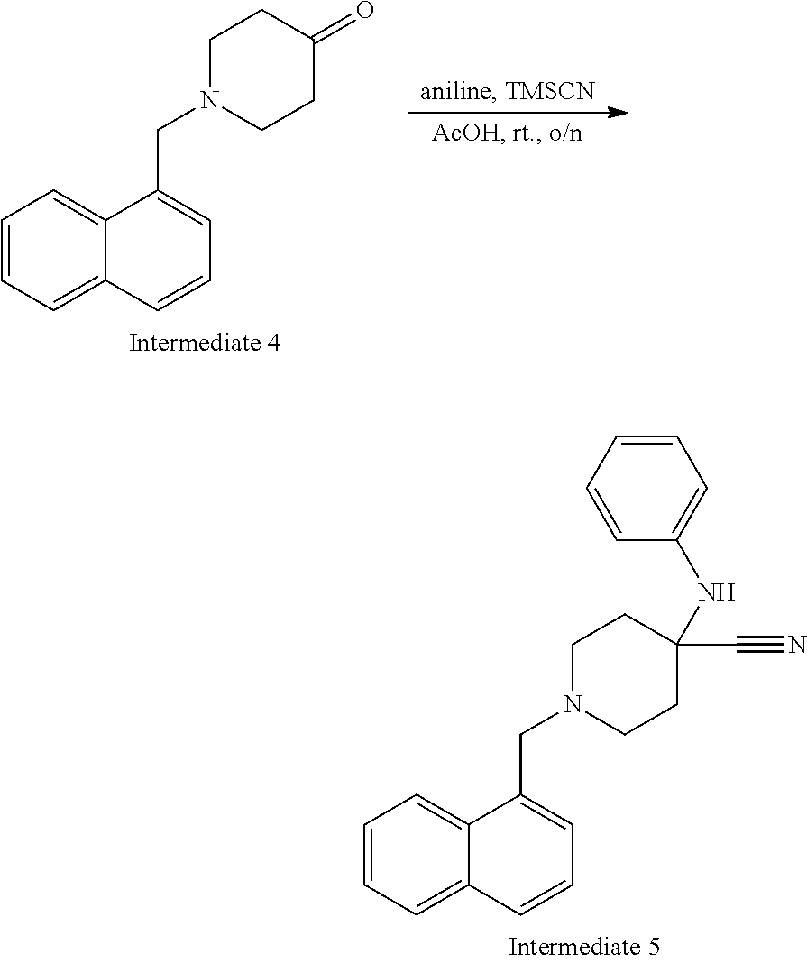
C1=CC=C2C(=C1)C(CN1CCC(=O)CC1)=CC=C2.C1=CC=C2C(=C1)C(CN1CCC(C#N)(NC3=CC=CC=C3)CC1)=CC=C2
